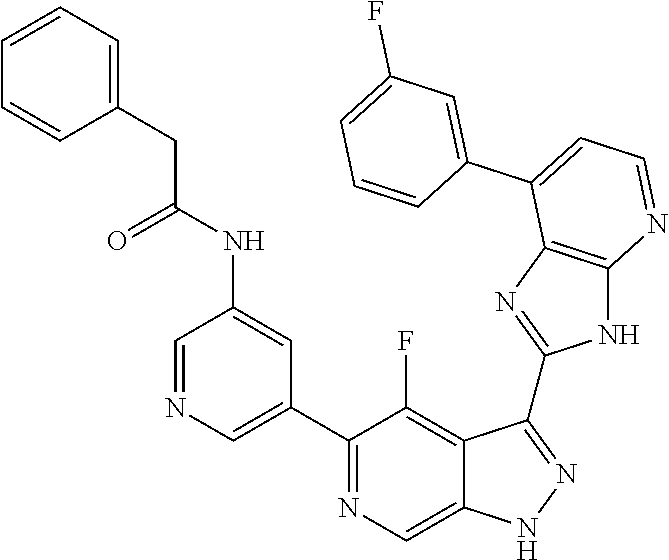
C1=NC=C(C2=NC=C3C(=C2F)C(C2=NC4=C(N2)N=CC=C4C2=CC(F)=CC=C2)=NN3)C=C1NC(=O)CC1=CC=CC=C1
